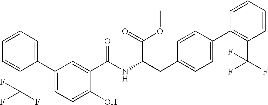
C1=C(C(F)(F)F)C(C2=CC=C(O)C(C(=O)NC(CC3=CC=C(C4=C(C(F)(F)F)C=CC=C4)C=C3)C(OC)=O)=C2)=CC=C1
